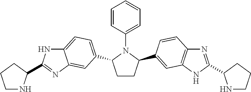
C1CC(C2=CC3=C(N=C(C4NCCC4)N3)C=C2)N(C2=CC=CC=C2)C1C1=CC=C2NC(C3NCCC3)=NC2=C1
